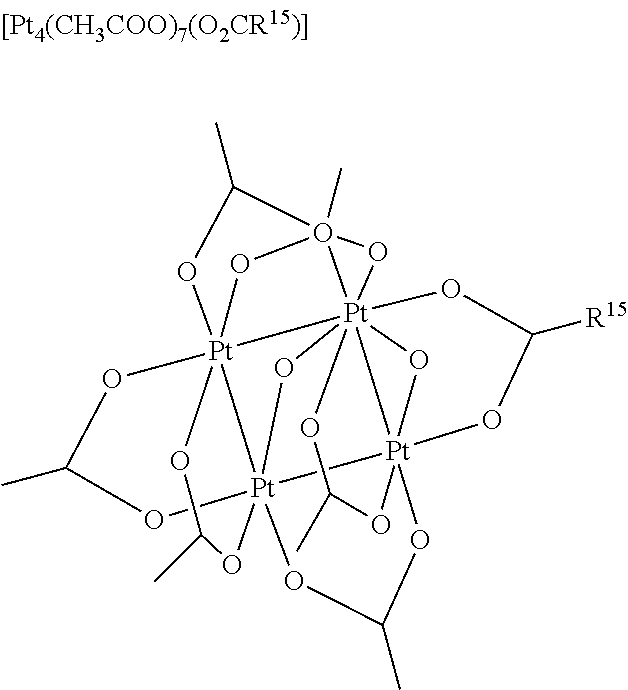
[Pt]1234567OC([R15])O[Pt]18([Pt]19([Pt]2%10(OC(C)O1)(OC(C)O3(C)(O%10)O4)OC(C)O9)(OC(C)O8)O5)(OC(C)O6)O7
